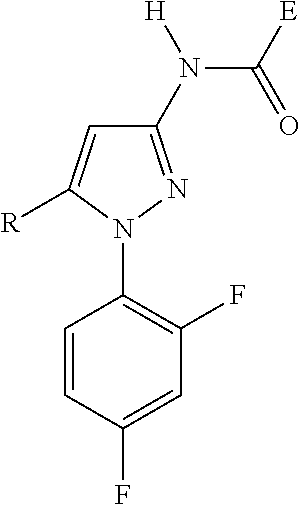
C1(N(C([E])=O)[H])=NN(C2=C(F)C=C(F)C=C2)C([R])=C1
